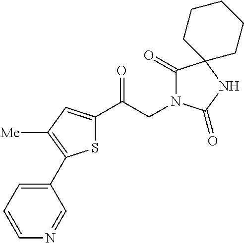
S1C(C(CN2C(=O)C3(NC2=O)CCCCC3)=O)=CC([Me])=C1C1=CC=CN=C1
